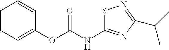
C1=CC=C(OC(NC2=NC(C(C)C)=NS2)=O)C=C1
